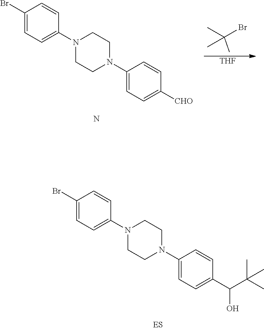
C1(Br)=CC=C(N2CCN(C3=CC=C([CHO])C=C3)CC2)C=C1.N.[THF].CC(Br)(C)C.C1(Br)=CC=C(N2CCN(C3=CC=C(C(C(C)(C)C)O)C=C3)CC2)C=C1
